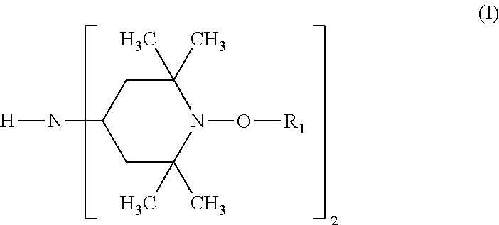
C1(C)(C)CC(N[H])CC(C)(C)N1O[R1]
